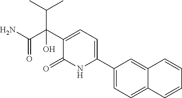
C(C(C1=CC=C(C2=CC=C3C(=C2)C=CC=C3)NC1=O)(C(N)=O)O)(C)C
